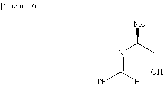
N(=C([H])[Ph])C(CO)[Me]
